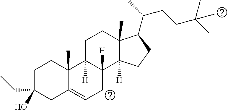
C1C(O)(CC)CC2=CCC3([H])C([H])(C2(C)C1)CCC1(C)C3([H])CCC1C(CCC(C)(C)C)C
